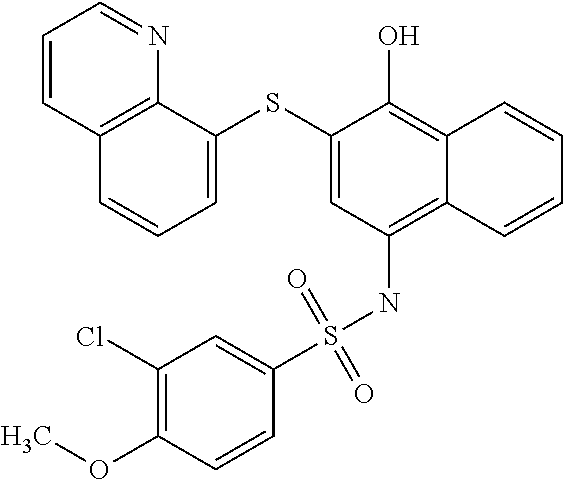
C12=C(NS(C3=CC(Cl)=C(OC)C=C3)(=O)=O)C=C(SC3=CC=CC4=C3N=CC=C4)C(O)=C1C=CC=C2
